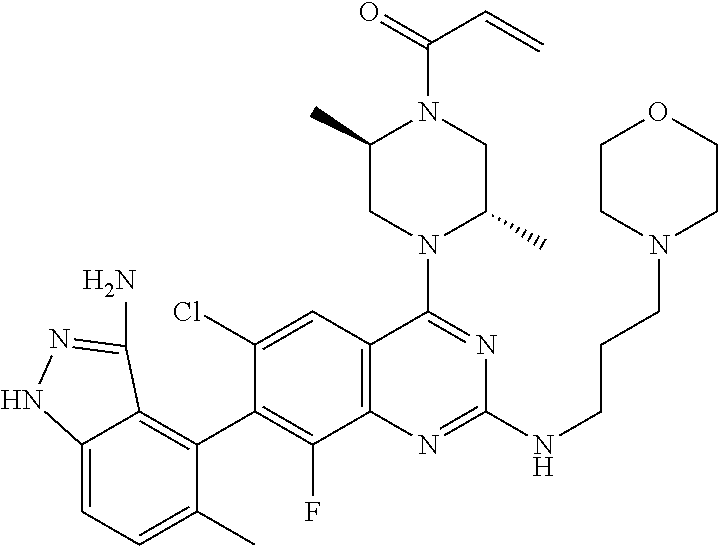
C12=C(C=C(Cl)C(C3=C4C(=CC=C3C)NN=C4N)=C1F)C(N1C(C)CN(C(=O)C=C)C(C)C1)=NC(NCCCN1CCOCC1)=N2
